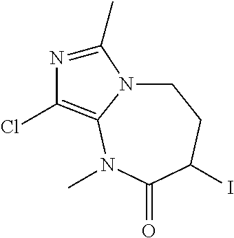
C1N2C(=C(Cl)N=C2C)N(C)C(=O)C(I)C1
